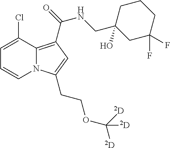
C1=C(Cl)C2=C(C(=O)NCC3(O)CC(F)(F)CCC3)C=C(CCOC([D])([D])[D])N2C=C1
